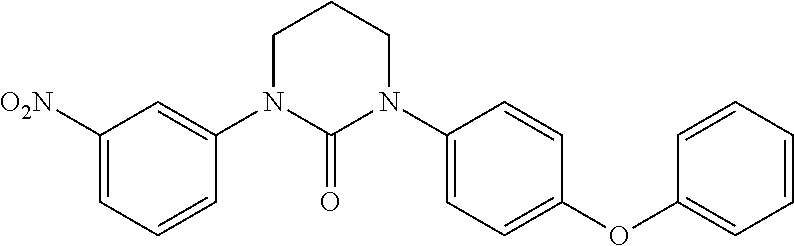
C1([O2N])=CC=CC(N2C(=O)N(C3=CC=C(OC4=CC=CC=C4)C=C3)CCC2)=C1
